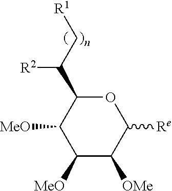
C1([MeO])C([OMe])C([Re])OC(C(C[R1])[R2])C1[MeO]
